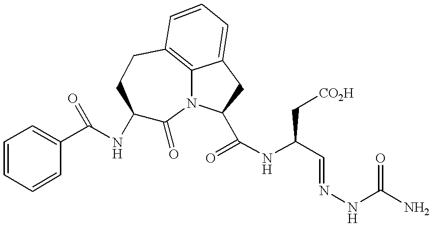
C1(C(NC2C(=O)N3C4=C(CC2)C=CC=C4CC3C(NC(C[CO2H])C=NNC(N)=O)=O)=O)=CC=CC=C1
